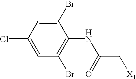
C1=C(Cl)C=C(Br)C(NC(=O)C[X1])=C1Br
